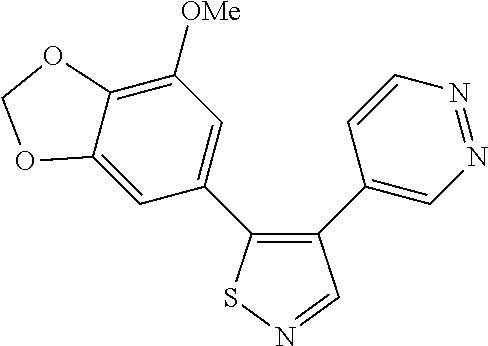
C12=CC(C3=C(C4=CN=NC=C4)C=NS3)=CC([OMe])=C1OCO2
